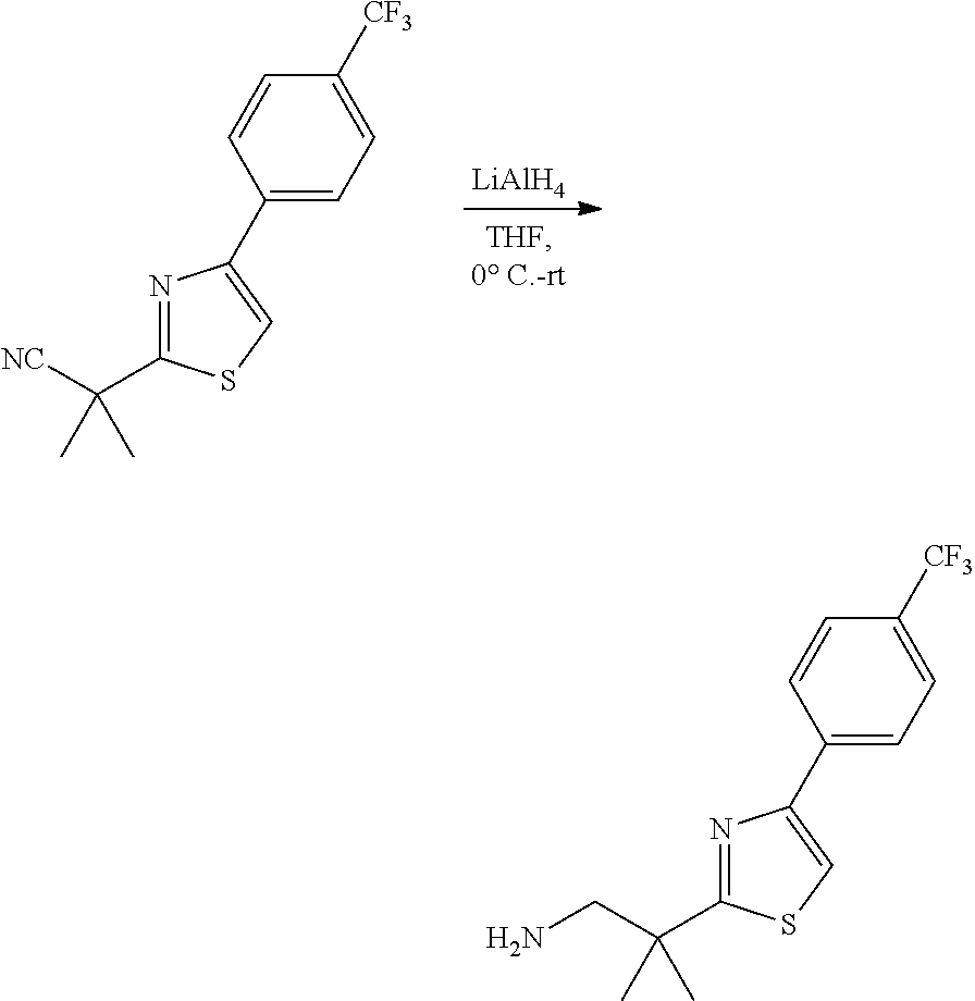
[LiAlH4].C1(C([NC])(C)C)=NC(C2=CC=C([CF3])C=C2)=CS1.C1(C(CN)(C)C)=NC(C2=CC=C([CF3])C=C2)=CS1
